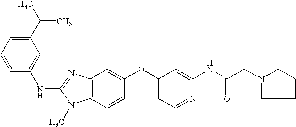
C1(C(C)C)=CC=CC(NC2=NC3=C(N2C)C=CC(OC2=CC=NC(NC(CN4CCCC4)=O)=C2)=C3)=C1
